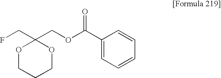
FCC1(COC(C2=CC=CC=C2)=O)OCCCO1
